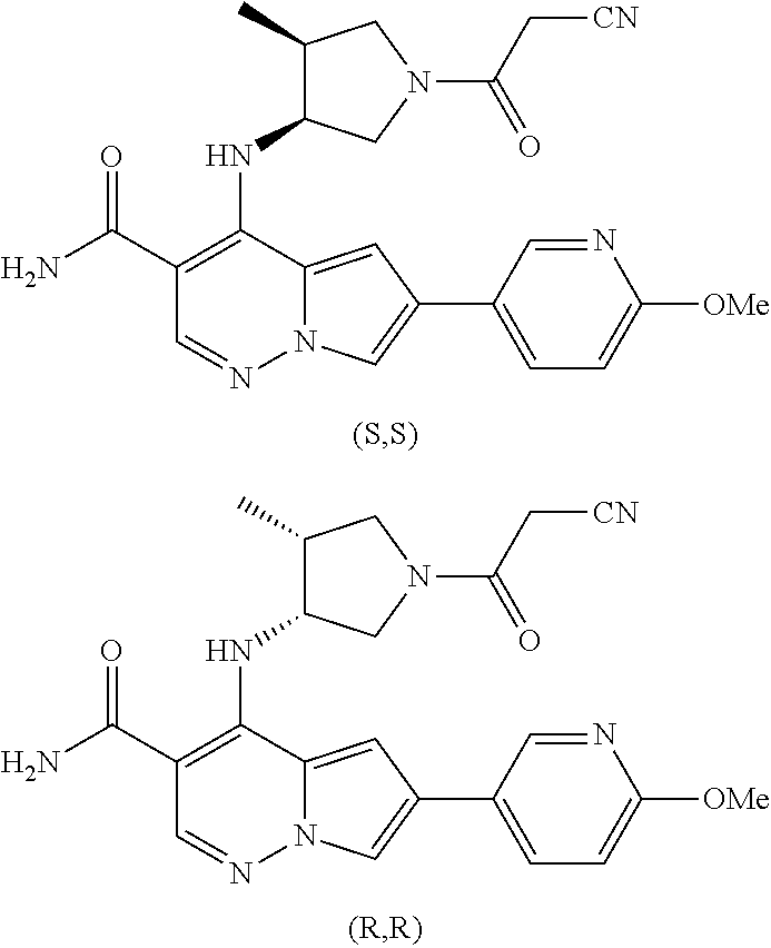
NC(C1=C(NC2C(C)CN(C(=O)C[CN])C2)C2=CC(C3=CC=C([OMe])N=C3)=CN2N=C1)=O.NC(C1=C(NC2C(C)CN(C(=O)C[CN])C2)C2=CC(C3=CC=C([OMe])N=C3)=CN2N=C1)=O
